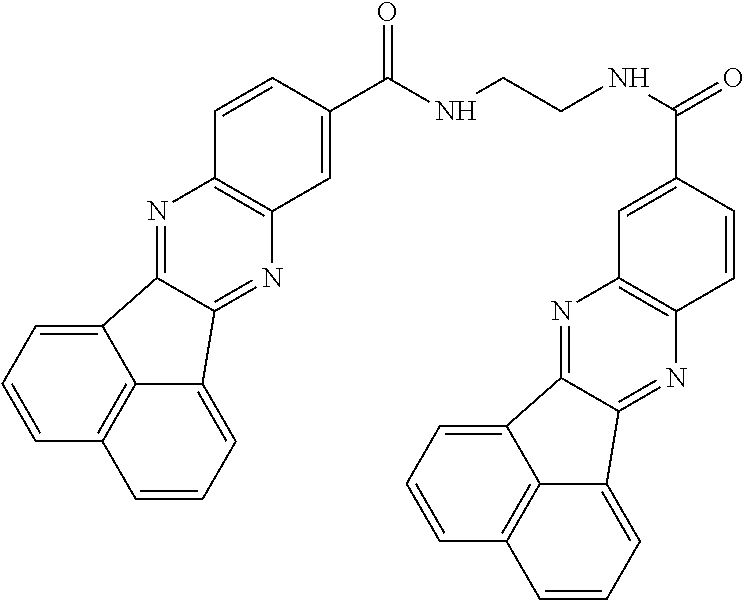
O=C(C1=CC2=C(C=C1)N=C1C3=CC=CC4=C3C(=CC=C4)C1=N2)NCCNC(C1=CC2=C(C=C1)N=C1C3=CC=CC4=C3C(=CC=C4)C1=N2)=O
